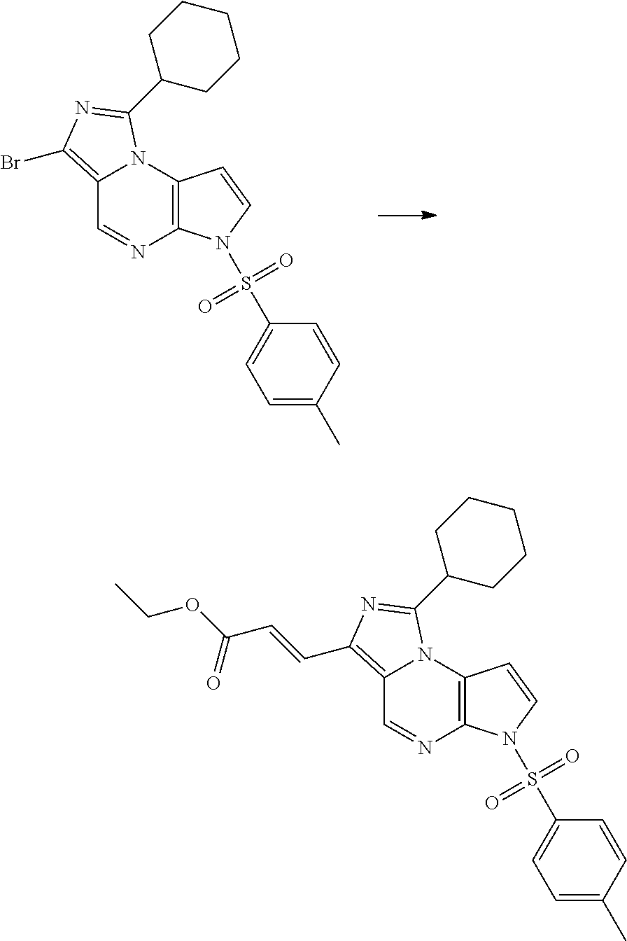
C12=C(Br)N=C(C3CCCCC3)N1C1=C(N=C2)N(S(C2=CC=C(C)C=C2)(=O)=O)C=C1.C12=C(C=CC(OCC)=O)N=C(C3CCCCC3)N1C1=C(N=C2)N(S(C2=CC=C(C)C=C2)(=O)=O)C=C1
